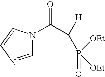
N1(C(C([H])P(=O)([OEt])[OEt])=O)C=NC=C1
